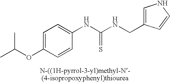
CC(OC1=CC=C(NC(NCC2=CNC=C2)=S)C=C1)C
